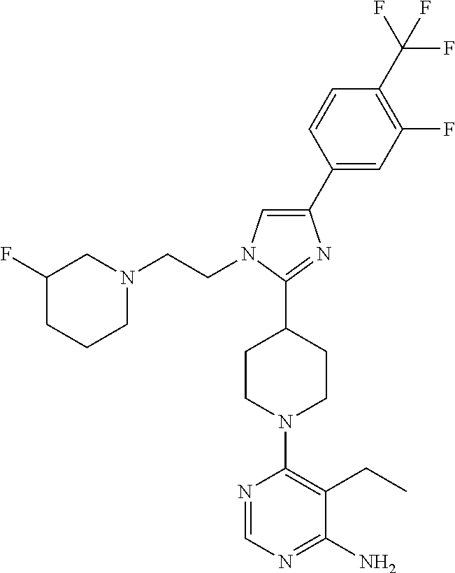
N1=CN=C(N)C(CC)=C1N1CCC(C2=NC(C3=CC(F)=C(C(F)(F)F)C=C3)=CN2CCN2CC(F)CCC2)CC1
